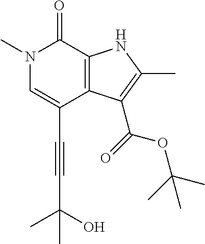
C(C1=CN(C)C(=O)C2=C1C(C(=O)OC(C)(C)C)=C(C)N2)#CC(C)(O)C
